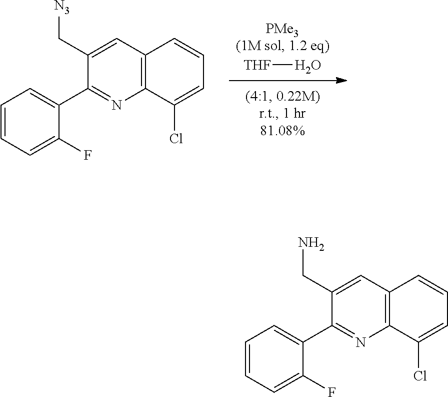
C12=C(C=CC=C1Cl)C=C(CN)C(C1=CC=CC=C1F)=N2.C12=C(C=CC=C1Cl)C=C(C[N3])C(C1=CC=CC=C1F)=N2.[THF]O
